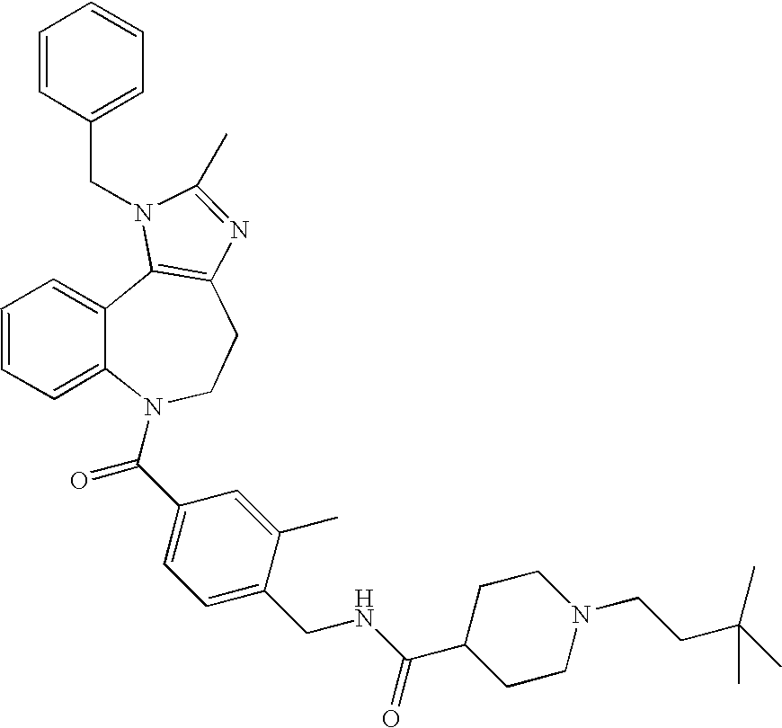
C(=O)(C1=CC=C(CNC(C2CCN(CCC(C)(C)C)CC2)=O)C(C)=C1)N1C2=CC=CC=C2C2=C(CC1)N=C(C)N2CC1=CC=CC=C1
